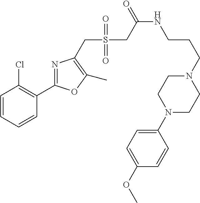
C1=CC=CC(C2=NC(CS(=O)(=O)CC(NCCCN3CCN(C4=CC=C(OC)C=C4)CC3)=O)=C(C)O2)=C1Cl
